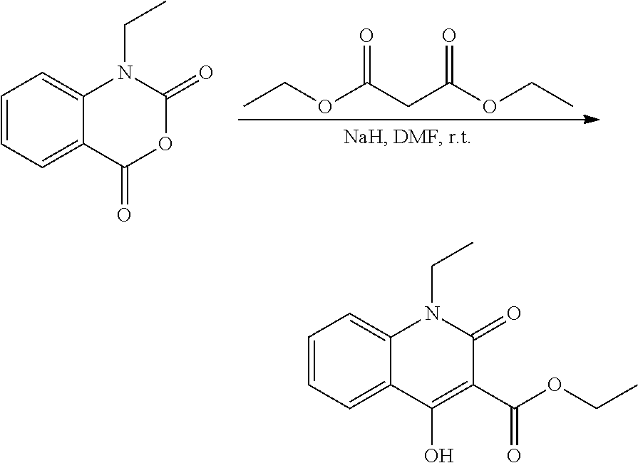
CCOC(CC(OCC)=O)=O.C1=CC=C2C(=C1)N(CC)C(=O)OC2=O.C1=CC=C2C(=C1)N(CC)C(=O)C(C(OCC)=O)=C2O
